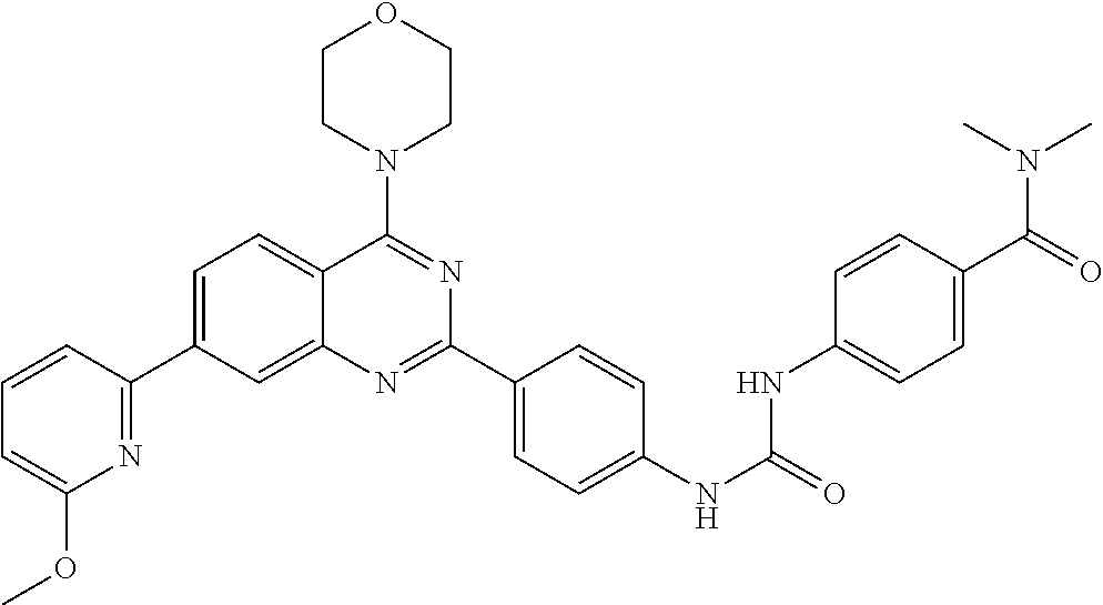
C1=C(C2=NC(OC)=CC=C2)C=C2C(=C1)C(N1CCOCC1)=NC(C1=CC=C(NC(=O)NC3=CC=C(C(=O)N(C)C)C=C3)C=C1)=N2
